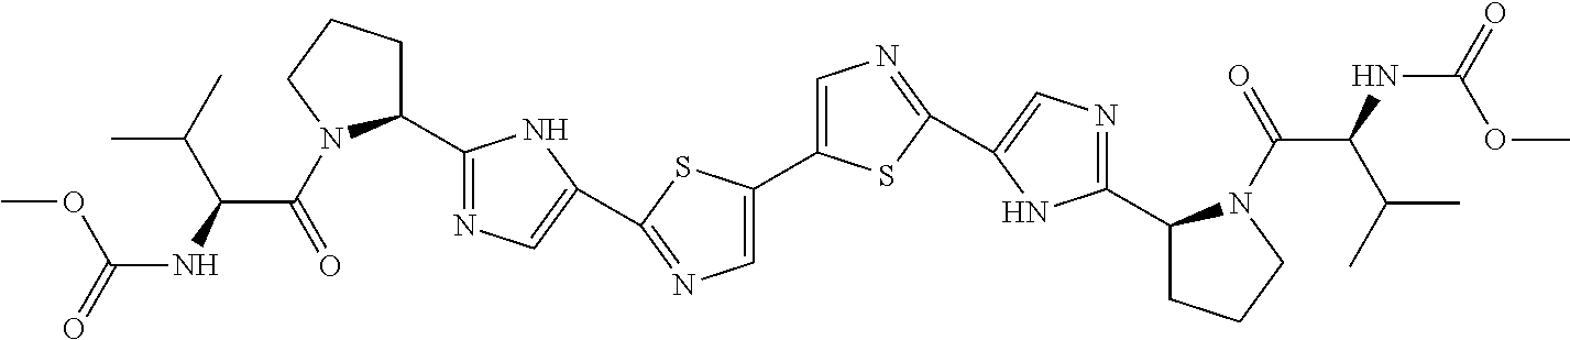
C1(C2=CN=C(C3=CN=C(C4CCCN4C(=O)C(NC(=O)OC)C(C)C)N3)S2)=CN=C(C2=CN=C(C3CCCN3C(=O)C(NC(=O)OC)C(C)C)N2)S1
